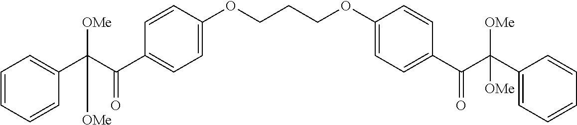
C1=CC=CC(C(C(C2=CC=C(OCCCOC3=CC=C(C(C(C4=CC=CC=C4)([OMe])[OMe])=O)C=C3)C=C2)=O)([OMe])[OMe])=C1
